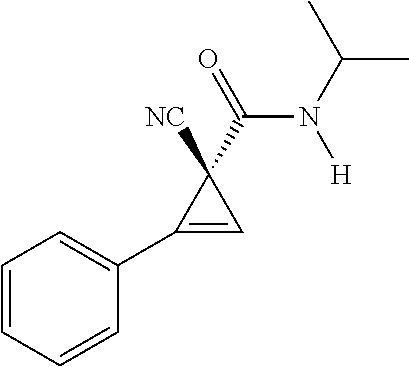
C1=CC=CC(C2=CC2(C(N(C(C)C)[H])=O)[NC])=C1
